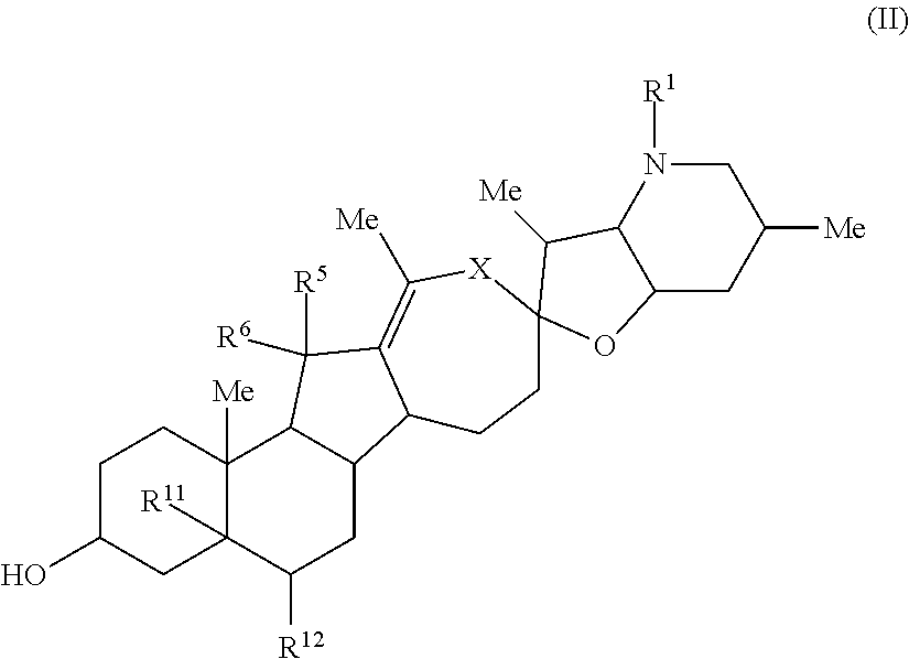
C1C(O)CC2([R11])C([Me])(C1)C1C(CC2[R12])C2C(=C([Me])[X]C3(CC2)C([Me])C2N([R1])CC([Me])CC2O3)C1([R5])[R6]
